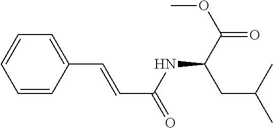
C(C(NC(C(OC)=O)CC(C)C)=O)=CC1=CC=CC=C1
